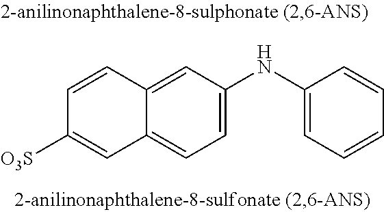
C1=C(NC2=CC=CC=C2)C=C2C(=C1)C=C([O3S])C=C2
